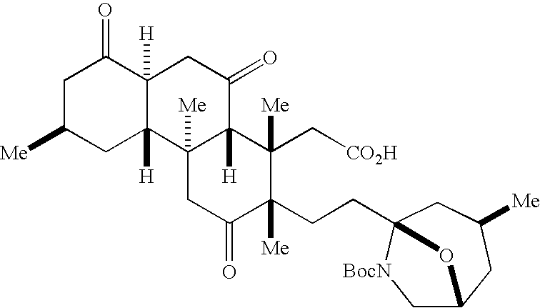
C1C([Me])CC2([H])C([H])(C1=O)CC(=O)C1([H])C2([Me])CC(=O)C(CCC23CC([Me])CC(C[BocN]2)O3)([Me])C1(C[CO2H])[Me]
